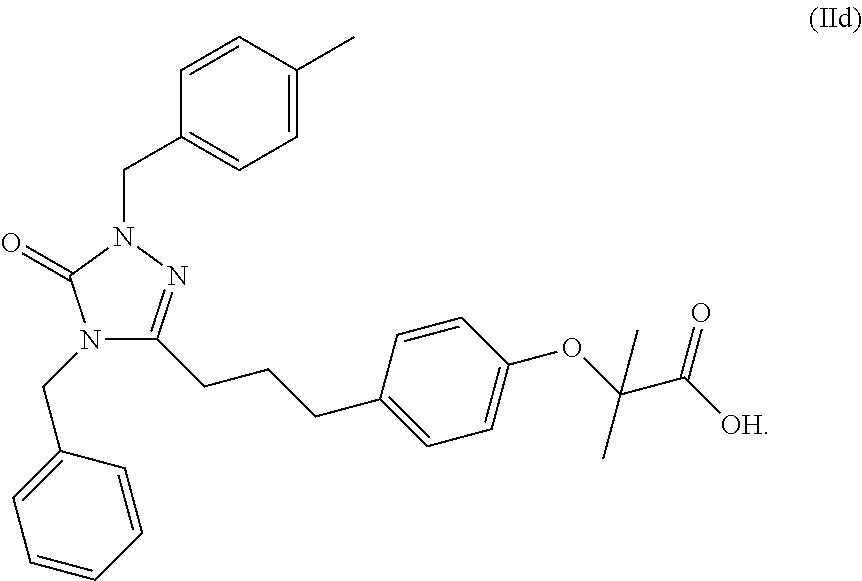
N1(CC2=CC=CC=C2)C(CCCC2=CC=C(OC(C([OH])=O)(C)C)C=C2)=NN(CC2=CC=C(C)C=C2)C1=O
